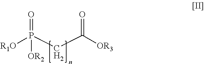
[R1O]P(CC([OR3])=O)(=O)[OR2]
